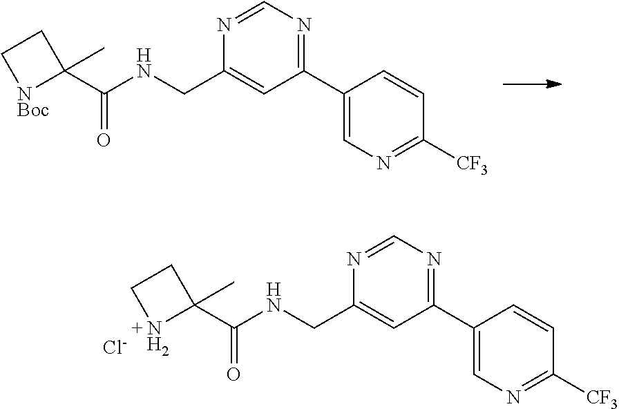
C1=NC(CNC(C2(C)[NBoc]CC2)=O)=CC(C2=CN=C([CF3])C=C2)=N1.C1=NC(CNC(C2(C)NCC2)=O)=CC(C2=CN=C([CF3])C=C2)=N1.[Cl-]
